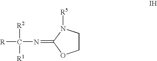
C1CN([R5])C(=NC([R2])([R1])[R])O1
